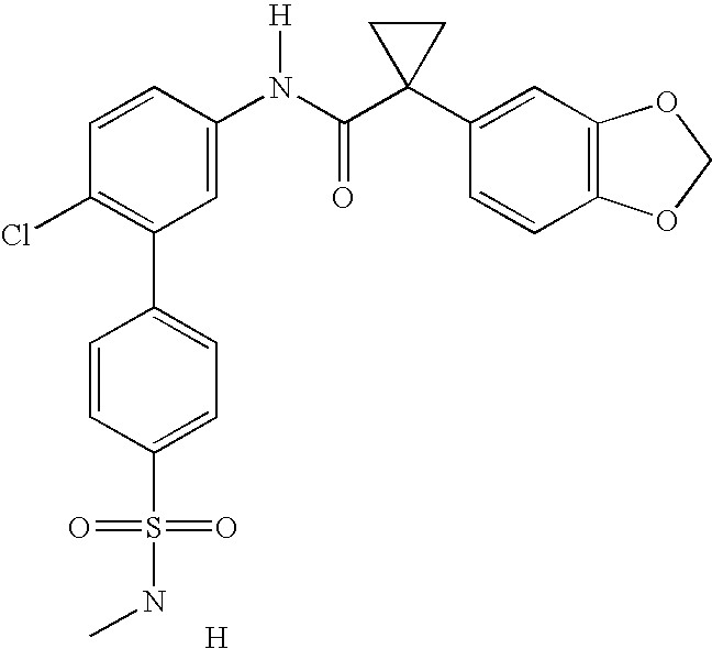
C1=CC(N(C(C2(C3=CC4=C(C=C3)OCO4)CC2)=O)[H])=CC(C2=CC=C(S(=O)(=O)NC)C=C2)=C1Cl.[H]
